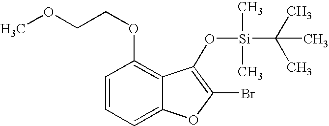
C1=CC=C2C(=C1OCCOC)C(O[Si](C)(C)C(C)(C)C)=C(Br)O2
